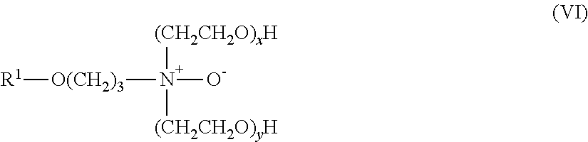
[O(CH2)3]([R1])N(O)([(CH2CH2O)xH])[(CH2CH2O)yH]
